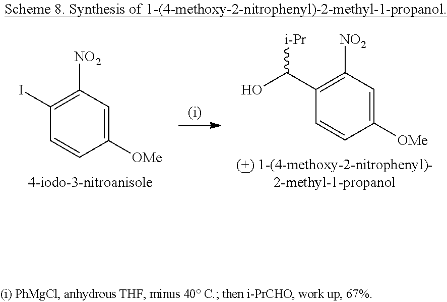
C1(I)=C([NO2])C=C([OMe])C=C1.C1(C(O)[i-Pr])=C([NO2])C=C([OMe])C=C1
